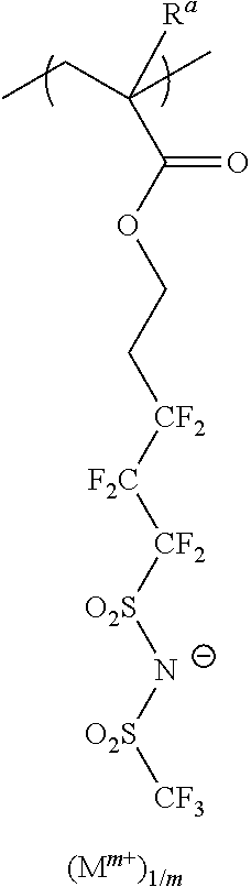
C(C)C(C)([Ra])C(OCC[CF2][F2C][CF2][O2S][N-][O2S][CF3])=O
